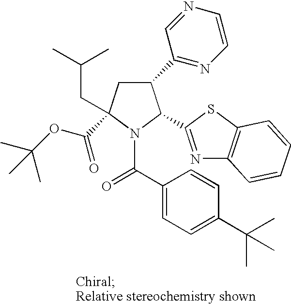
C1(C2=NC=CN=C2)CC(C(OC(C)(C)C)=O)(CC(C)C)N(C(C2=CC=C(C(C)(C)C)C=C2)=O)C1C1=NC2=C(S1)C=CC=C2
